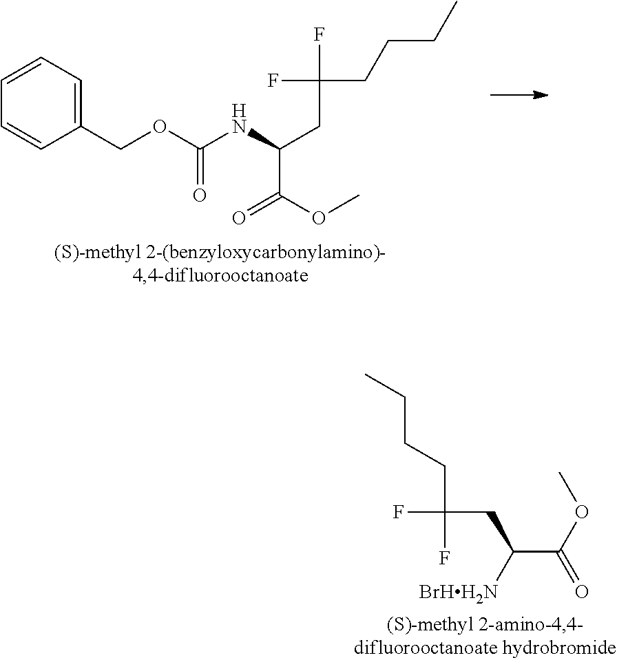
C1=CC=CC(COC(NC(CC(F)(CCCC)F)C(OC)=O)=O)=C1.CCCCC(F)(CC([BrHH2N])C(=O)OC)F
